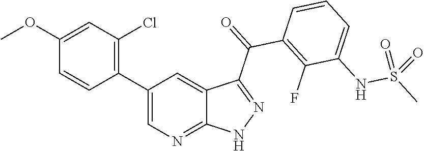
C1(OC)=CC(Cl)=C(C2=CN=C3C(=C2)C(C(=O)C2=C(F)C(NS(C)(=O)=O)=CC=C2)=NN3)C=C1
